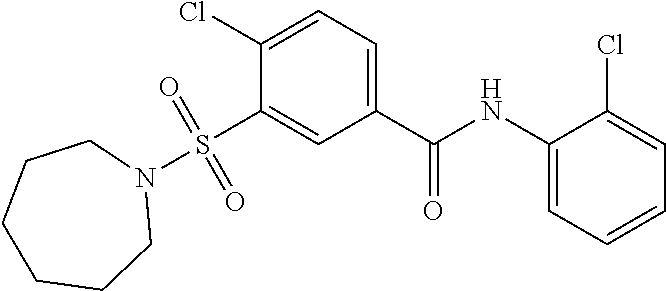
C1(S(N2CCCCCC2)(=O)=O)=CC(C(=O)NC2=CC=CC=C2Cl)=CC=C1Cl
